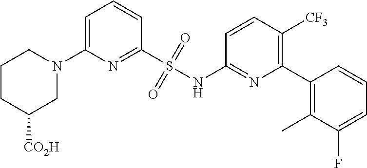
C1CC([CO2H])CN(C2=CC=CC(S(NC3=NC(C4=C(C)C(F)=CC=C4)=C([CF3])C=C3)(=O)=O)=N2)C1
